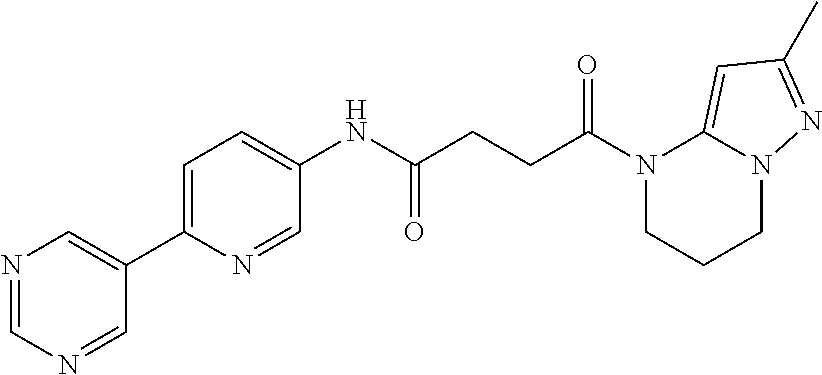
N1=CN=CC(C2=CC=C(NC(CCC(N3CCCN4C3=CC(C)=N4)=O)=O)C=N2)=C1
